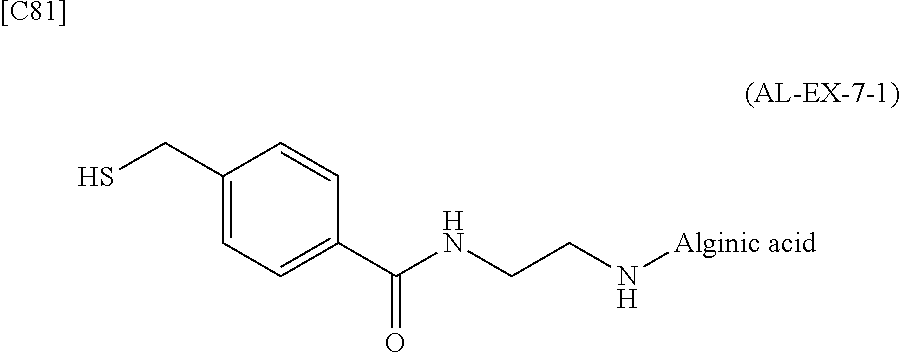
C1(CS)=CC=C(C(NCCN[Alginic acid])=O)C=C1.[[C81]]
